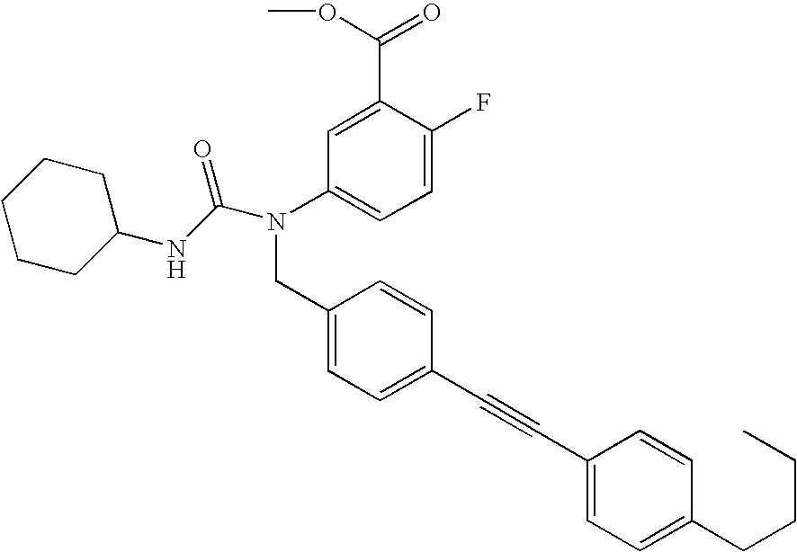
C1=C(F)C(C(OC)=O)=CC(N(CC2=CC=C(C#CC3=CC=C(CCCC)C=C3)C=C2)C(NC2CCCCC2)=O)=C1
